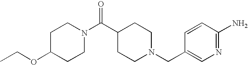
C1(OCC)CCN(C(C2CCN(CC3=CN=C(N)C=C3)CC2)=O)CC1
